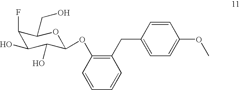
C1(F)C(O)C(O)C(OC2=C(CC3=CC=C(OC)C=C3)C=CC=C2)OC1CO
